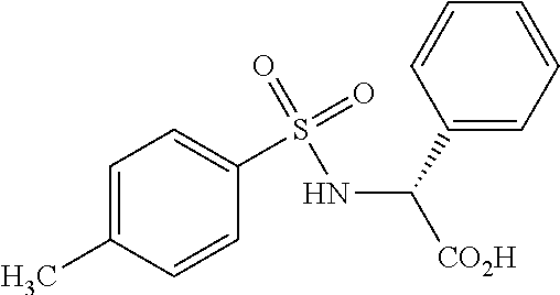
C1=C(C)C=CC(S(=O)(NC([CO2H])C2=CC=CC=C2)=O)=C1
